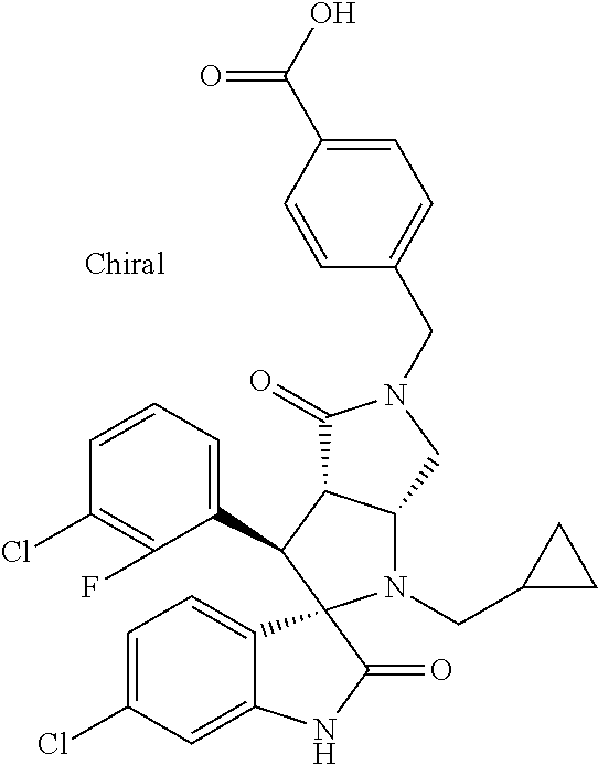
C1(C2C3C(N(CC4CC4)C24C2=CC=C(Cl)C=C2NC4=O)CN(CC2=CC=C(C(O)=O)C=C2)C3=O)=CC=CC(Cl)=C1F
